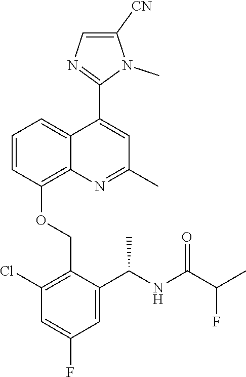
C1=CC(OCC2=C(Cl)C=C(F)C=C2C(NC(C(C)F)=O)C)=C2C(=C1)C(C1=NC=C([CN])N1C)=CC(C)=N2
